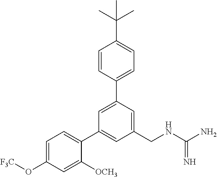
C1=CC(C2=CC(C3=CC=C(O[F3C])C=C3[OCH3])=CC(CNC(N)=N)=C2)=CC=C1C(C)(C)C
